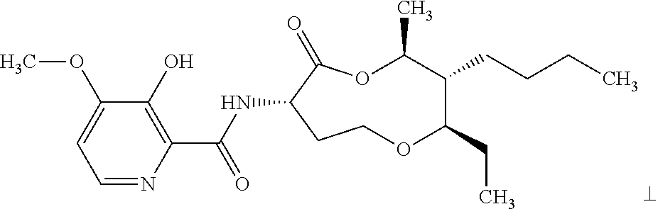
C1=NC(C(NC2C(=O)OC(C)C(CCCC)C(CC)OCC2)=O)=C(O)C(OC)=C1
